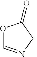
O1C=NCC1=O
